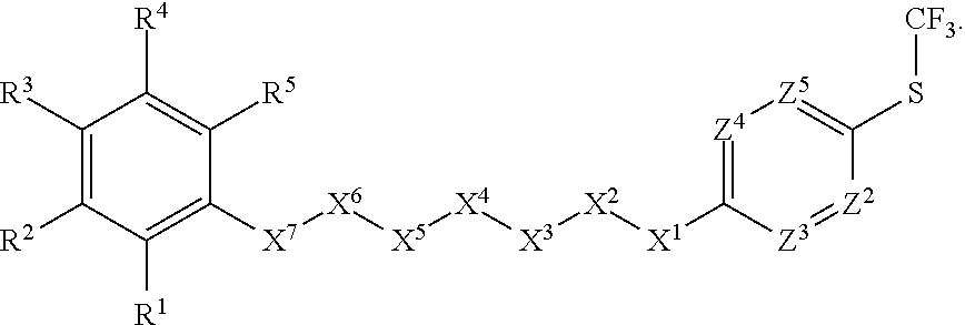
C1([R3])=C([R2])C([R1])=C([X7][X6][X5][X4][X3][X2][X1]C2=[Z4][Z5]=C(S[CF3])[Z2]=[Z3]2)C([R5])=C1[R4]
